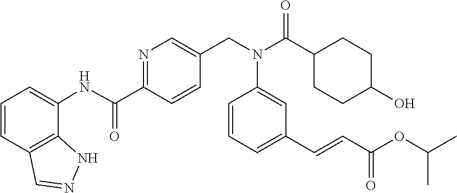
C(C1=NC=C(CN(C(C2CCC(O)CC2)=O)C2=CC(C=CC(OC(C)C)=O)=CC=C2)C=C1)(NC1=CC=CC2=C1NN=C2)=O
